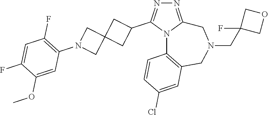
N1=C2N(C(C3CC4(C3)CN(C3=C(F)C=C(F)C(OC)=C3)C4)=N1)C1=C(CN(CC3(F)COC3)C2)C=C(Cl)C=C1
